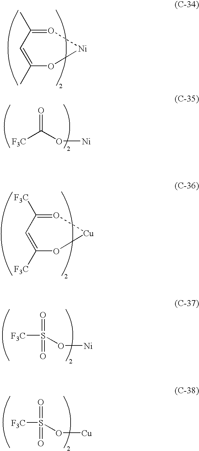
C1(C)=O[Ni]OC(C)=C1.[F3C]C(O[Ni])=O.C1([F3C])=O[Cu]OC([F3C])=C1.[F3C]S(O[Ni])(=O)=O.[F3C]S(O[Cu])(=O)=O
